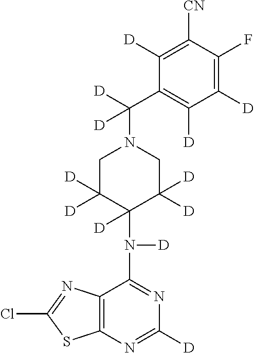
C12=C(N=C([D])N=C1N([D])C1([D])C([D])([D])CN(C([D])(C3=C([D])C([D])=C(F)C([CN])=C3[D])[D])CC1([D])[D])SC(Cl)=N2
